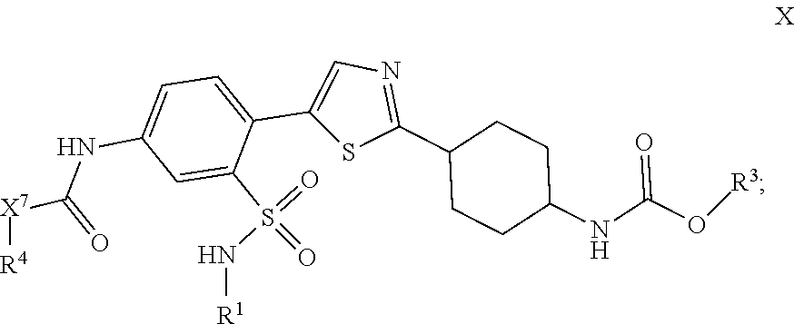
C1(C2=NC=C(C3=CC=C(NC(=O)[X7][R4])C=C3S(=O)(N[R1])=O)S2)CCC(NC(O[R3])=O)CC1
